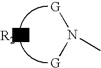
[R2N].N(C)([G])[G]
